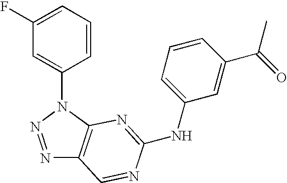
C1=CC=C(F)C=C1N1N=NC2=C1N=C(NC1=CC=CC(C(=O)C)=C1)N=C2
